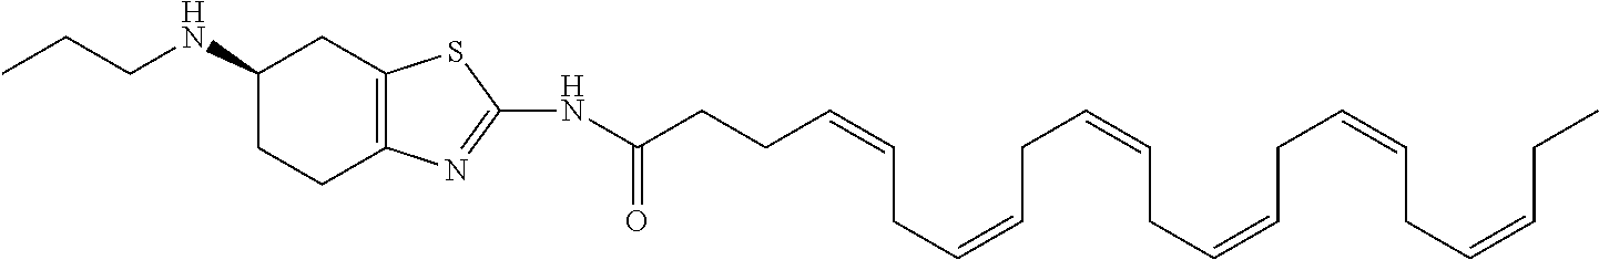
C1(NCCC)CCC2=C(C1)SC(NC(CCC=CCC=CCC=CCC=CCC=CCC=CCC)=O)=N2
